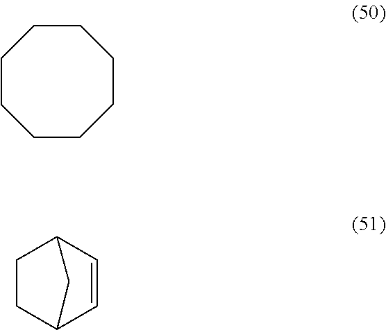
C1CCCCCCC1.C1CC2C=CC1C2
